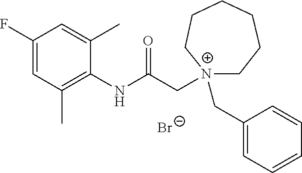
C1(F)=CC(C)=C(NC(C[N+]2(CC3=CC=CC=C3)CCCCCC2)=O)C(C)=C1.[Br-]
